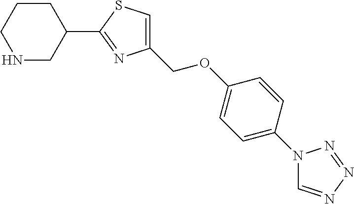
N1CC(C2=NC(COC3=CC=C(N4C=NN=N4)C=C3)=CS2)CCC1
